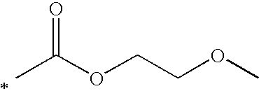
CC(OCCOC)=O
